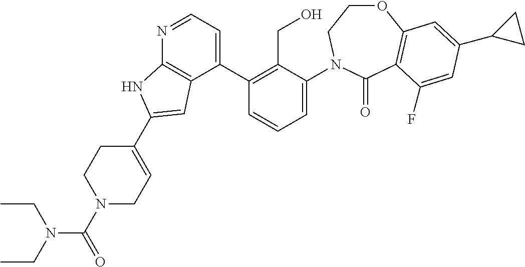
C1(C2=C(CO)C(N3CCOC4=C(C3=O)C(F)=CC(C3CC3)=C4)=CC=C2)=CC=NC2=C1C=C(C1=CCN(C(=O)N(CC)CC)CC1)N2
